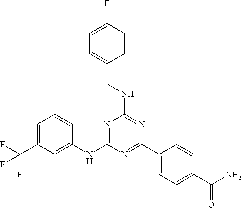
N1=C(NC2=CC(C(F)(F)F)=CC=C2)N=C(C2=CC=C(C(N)=O)C=C2)N=C1NCC1=CC=C(F)C=C1
